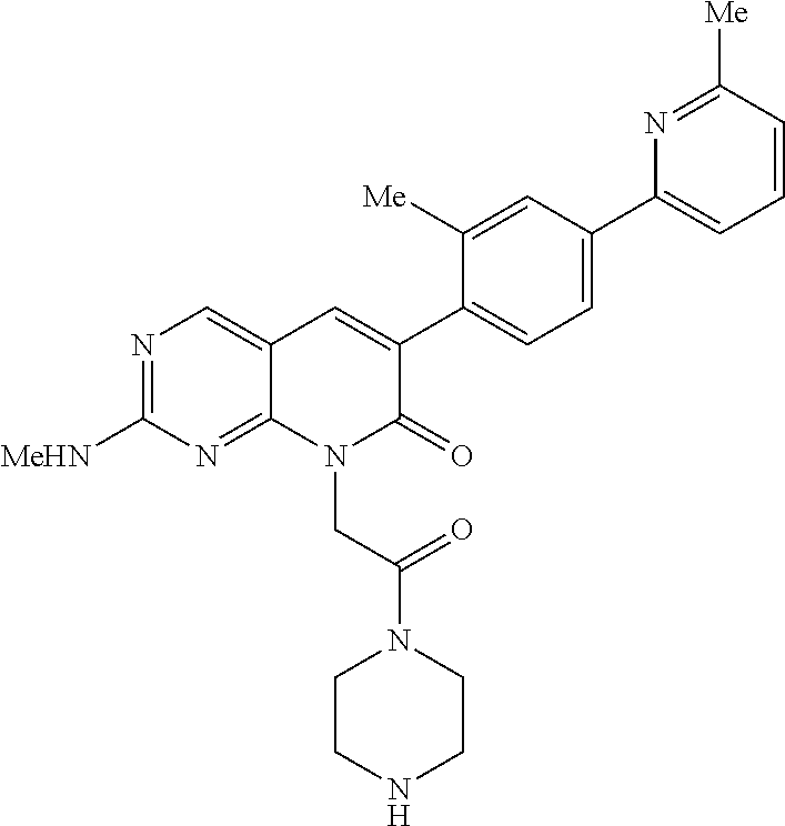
N1=C([MeHN])N=C2C(=C1)C=C(C1=CC=C(C3=CC=CC([Me])=N3)C=C1[Me])C(=O)N2CC(N1CCNCC1)=O
